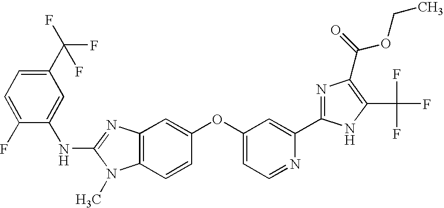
C1=CC2=C(C=C1OC1=CC=NC(C3=NC(C(OCC)=O)=C(C(F)(F)F)N3)=C1)N=C(NC1=CC(C(F)(F)F)=CC=C1F)N2C
